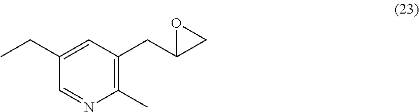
O1C(CC2=C(C)N=CC(CC)=C2)C1
